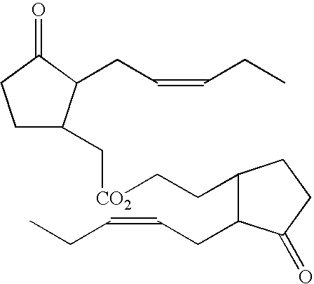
C1C(C[CO2]CCC2C(CC=CCC)C(=O)CC2)C(CC=CCC)C(=O)C1
